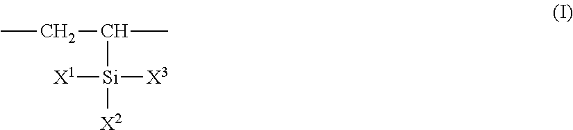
CCC(C)[Si]([X2])([X1])[X3]
